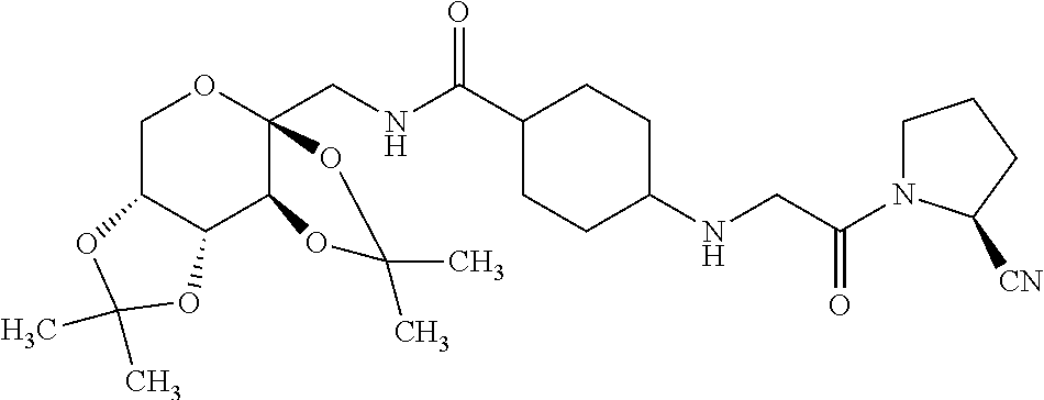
C1C2C(C3C(CNC(C4CCC(NCC(=O)N5CCCC5[CN])CC4)=O)(O1)OC(C)(C)O3)OC(C)(C)O2
